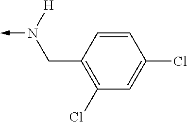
C1(CN([H])->C)=C(Cl)C=C(Cl)C=C1
